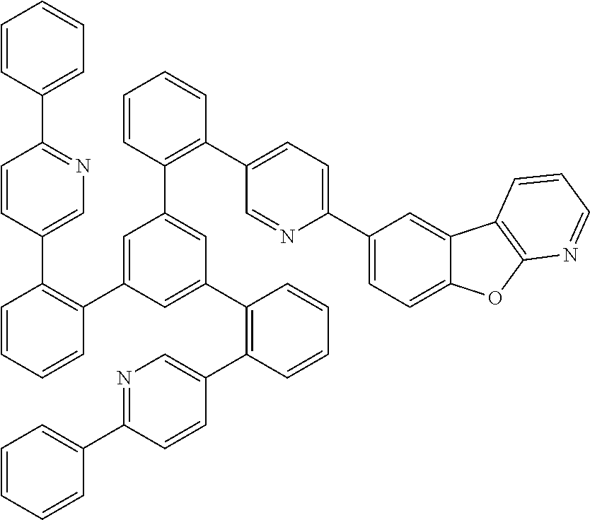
C1=CC(C2=NC=C(C3=C(C4=CC(C5=C(C6=CC=C(C7=CC=C8C(=C7)C7=C(O8)N=CC=C7)N=C6)C=CC=C5)=CC(C5=C(C6=CN=C(C7=CC=CC=C7)C=C6)C=CC=C5)=C4)C=CC=C3)C=C2)=CC=C1
